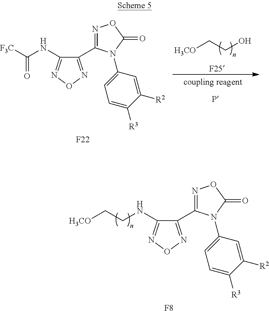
C1(C2=NOC(=O)N2C2=CC=C([R3])C([R2])=C2)=NON=C1NCC[H3CO].[F8].[F22].C1(C2=NOC(=O)N2C2=CC=C([R3])C([R2])=C2)=NON=C1NC([F3C])=O.[H3CO]CCO.[F25]
